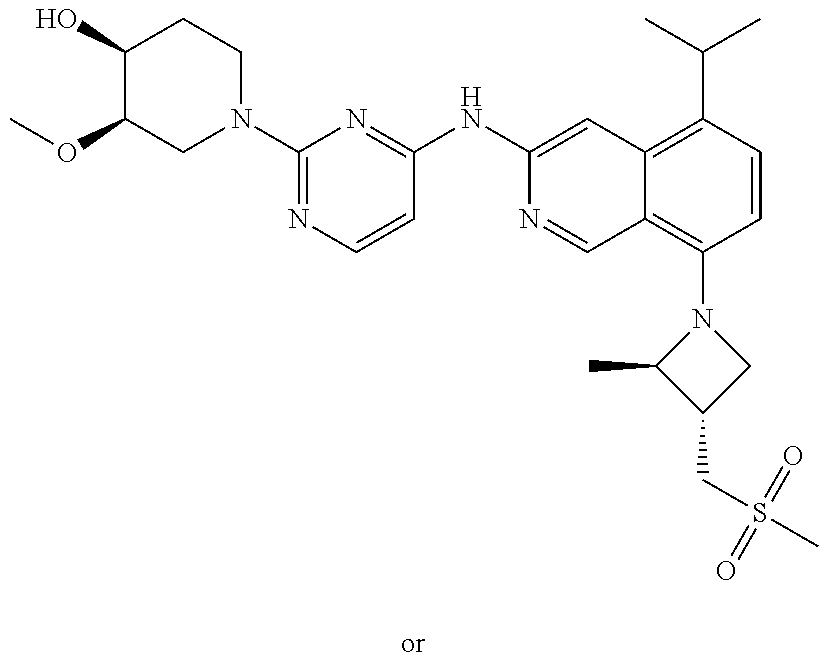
C1(O)C(OC)CN(C2=NC=CC(NC3=CC4=C(C(C)C)C=CC(N5C(C)C(CS(C)(=O)=O)C5)=C4C=N3)=N2)CC1
